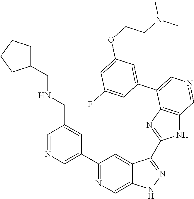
C1(C2=CN=CC(CNCC3CCCC3)=C2)=NC=C2C(=C1)C(C1=NC3=C(N1)C=NC=C3C1=CC(OCCN(C)C)=CC(F)=C1)=NN2
